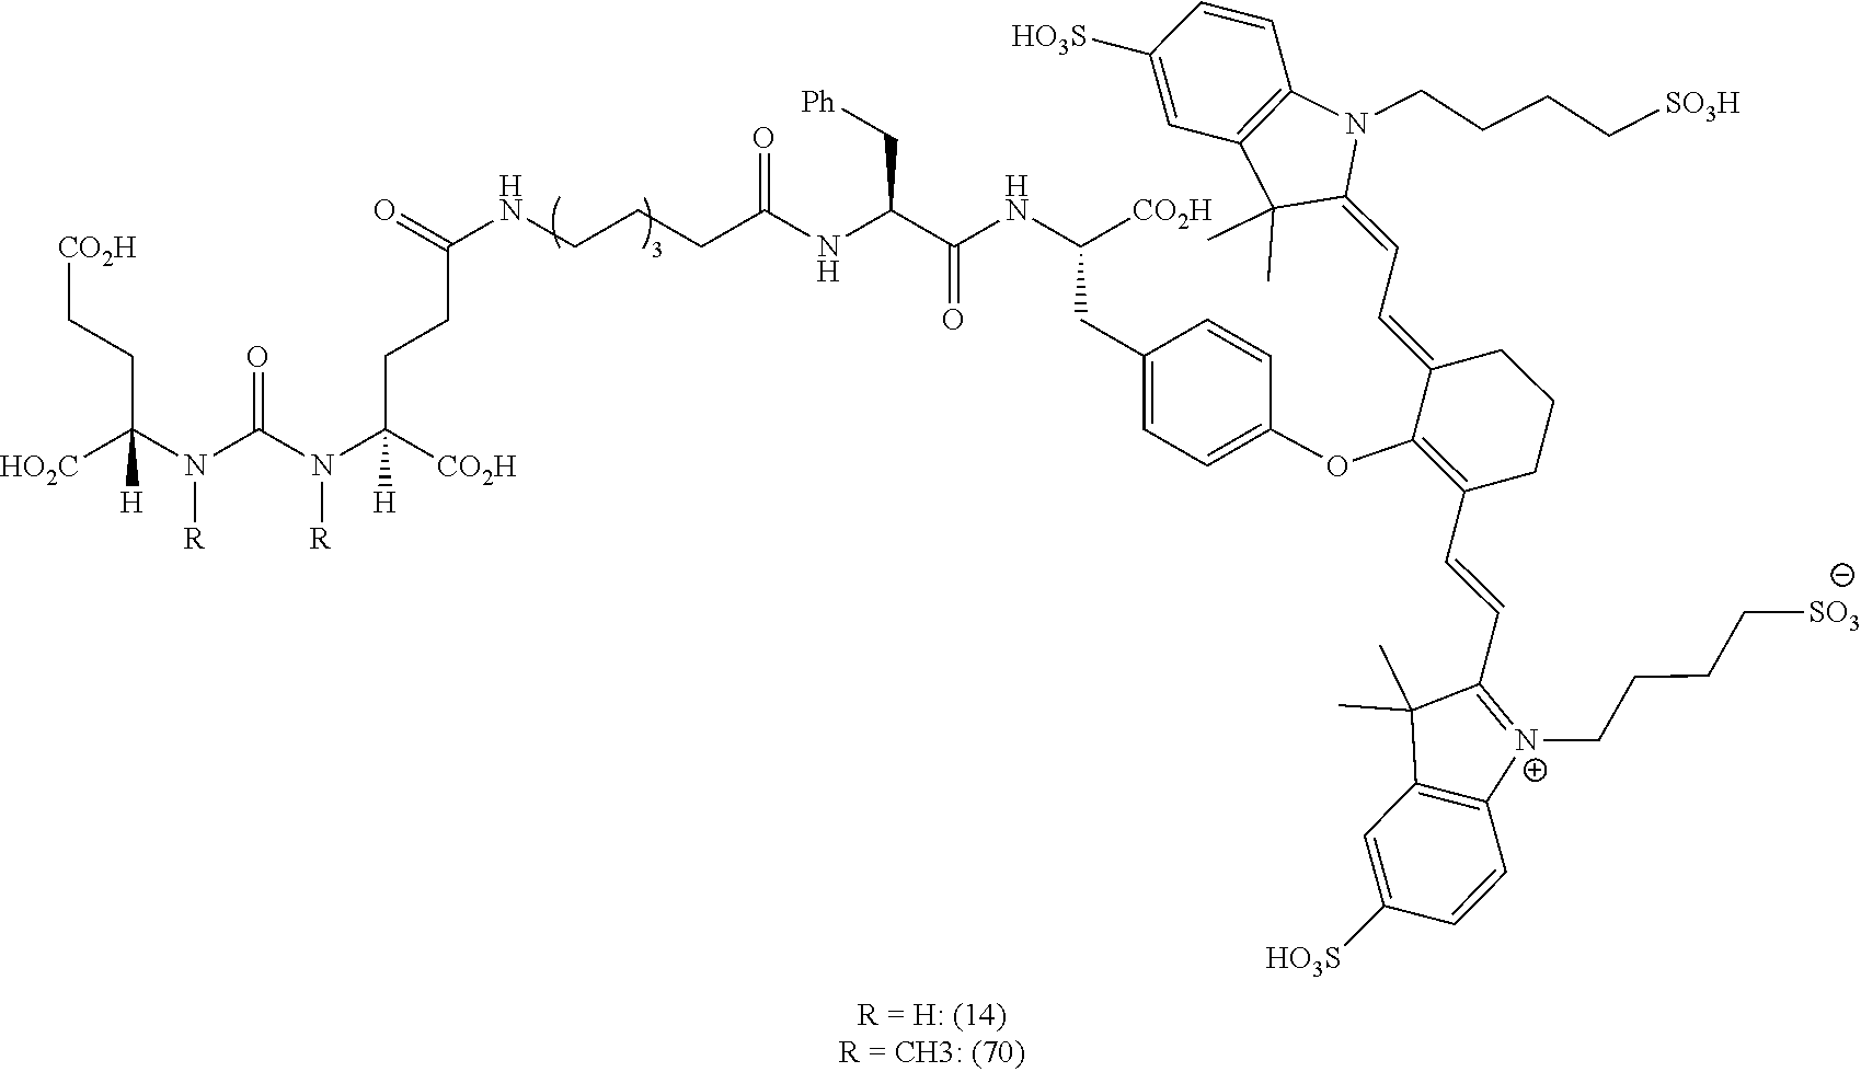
O=C(CCC(N(C(N(C([HO2C])(CC[CO2H])[H])[R])=O)[R])([CO2H])[H])NCCCC(NC(C(NC([CO2H])CC1=CC=C(OC2=C(C=CC3=[N+](CCCC[SO3])C4=C(C3(C)C)C=C([HO3S])C=C4)CCCC2=CC=C2N(CCCC[SO3H])C3=C(C2(C)C)C=C([HO3S])C=C3)C=C1)=O)C[Ph])=O
